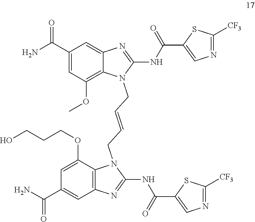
C1(NC(C2=CN=C([CF3])S2)=O)=NC2=C(N1CC=CCN1C(NC(=O)C3=CN=C([CF3])S3)=NC3=CC(C(N)=O)=CC(OC)=C13)C(OCCCO)=CC(C(=O)N)=C2
